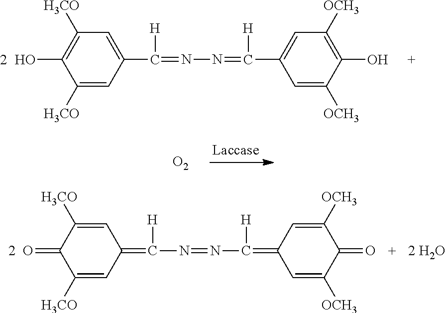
C1([H3CO])=CC(C(=NN=C(C2=CC([OCH3])=C(O)C([OCH3])=C2)[H])[H])=CC([H3CO])=C1[2  HO].[O2].C1([H3CO])=CC(=C(N=NC(=C2C=C([OCH3])C(=O)C([OCH3])=C2)[H])[H])C=C([H3CO])C1=[2  O]
